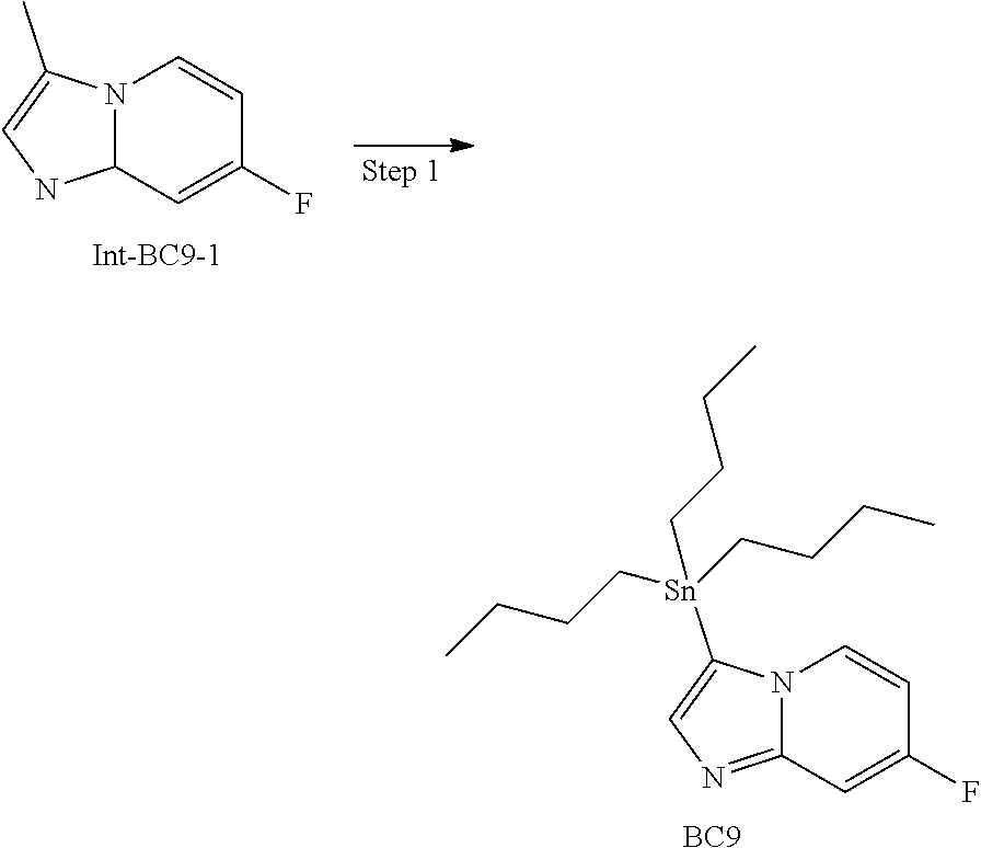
N12C(=NC=C1[Sn](CCCC)(CCCC)CCCC)C=C(F)C=C2.[BC9].N12C(C=C(F)C=C1)NC=C2C
